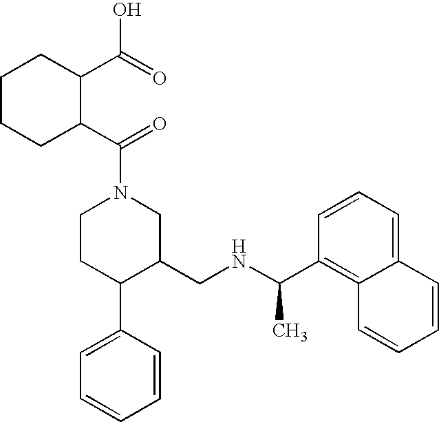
C1CC(C2=CC=CC=C2)C(CNC(C)C2=C3C(=CC=C2)C=CC=C3)CN1C(=O)C1C(C(=O)O)CCCC1
